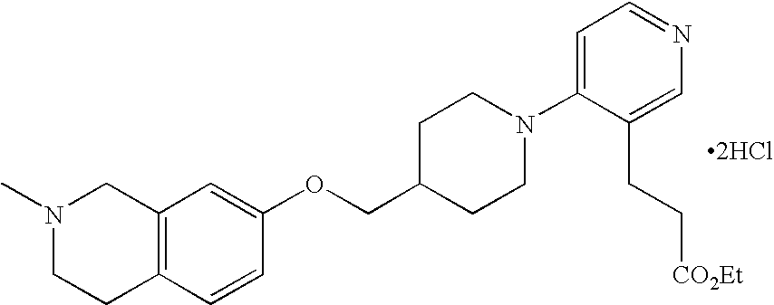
[2HCl].N1(C)CCC2=C(C1)C=C(OCC1CCN(C3=CC=NC=C3CC[CO2Et])CC1)C=C2
